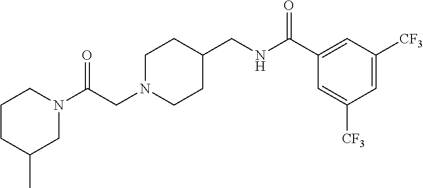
C(CN1CCC(CNC(C2=CC([CF3])=CC([CF3])=C2)=O)CC1)(=O)N1CCCC(C)C1
